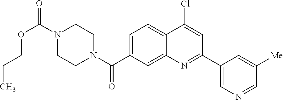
N1(C(OCCC)=O)CCN(C(=O)C2=CC=C3C(=C2)N=C(C2=CN=CC([Me])=C2)C=C3Cl)CC1
